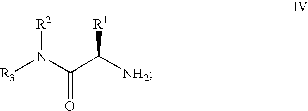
[R3]N(C(=O)C([R1])[NH2])[R2]
